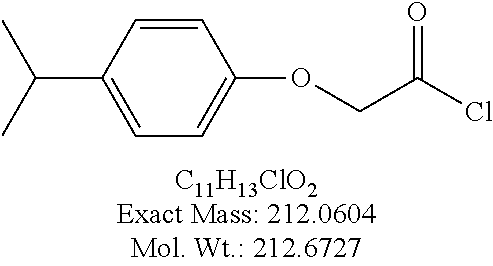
C(C(Cl)=O)OC1=CC=C(C(C)C)C=C1
